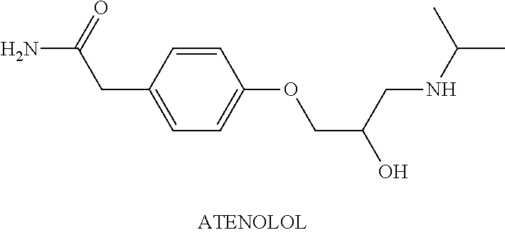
NC(=O)CC1=CC=C(OCC(O)CNC(C)C)C=C1
